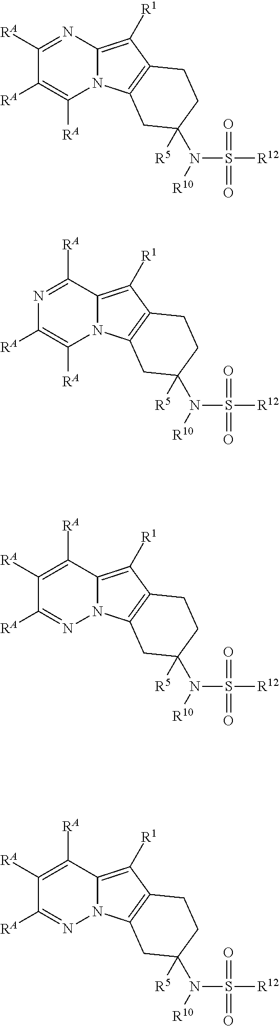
N12C(=C([R1])C3=C1CC(N([R10])S([R12])(=O)=O)([R5])CC3)N=C([RA])C([RA])=C2[RA].N12C(=C([R1])C3=C1CC(N([R10])S([R12])(=O)=O)([R5])CC3)C([RA])=NC([RA])=C2[RA].N12C(=C([R1])C3=C1CC(N([R10])S([R12])(=O)=O)([R5])CC3)C([RA])=C([RA])C([RA])=N2.N12C(=C([R1])C3=C1CC(N([R10])S([R12])(=O)=O)([R5])CC3)C([RA])=C([RA])C([RA])=N2
